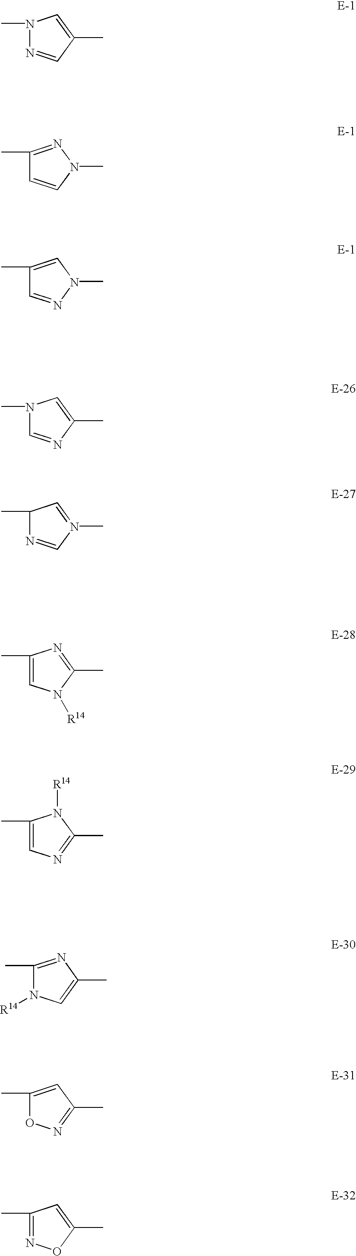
N1(C)N=CC(C)=C1.C1(C)=NN(C)C=C1.C1(C)=CN(C)N=C1.N1(C)C=NC(C)=C1.C1(C)N=CN(C)=C1.C1(C)=CN([R14])C(C)=N1.C1(C)=CN=C(C)N1[R14].C1(C)=NC(C)=CN1[R14].C1(C)=CC(C)=NO1.C1(C)=NOC(C)=C1
